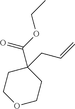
C1COCCC1(CC=C)C(OCC)=O
